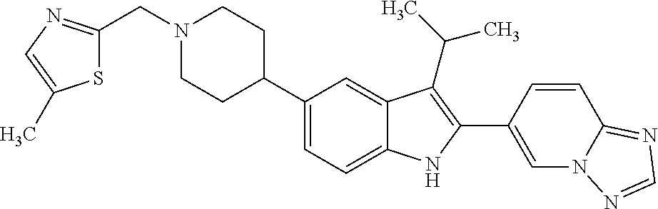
C1(C2CCN(CC3=NC=C(C)S3)CC2)=CC=C2C(=C1)C(C(C)C)=C(C1=CN3C(=NC=N3)C=C1)N2
